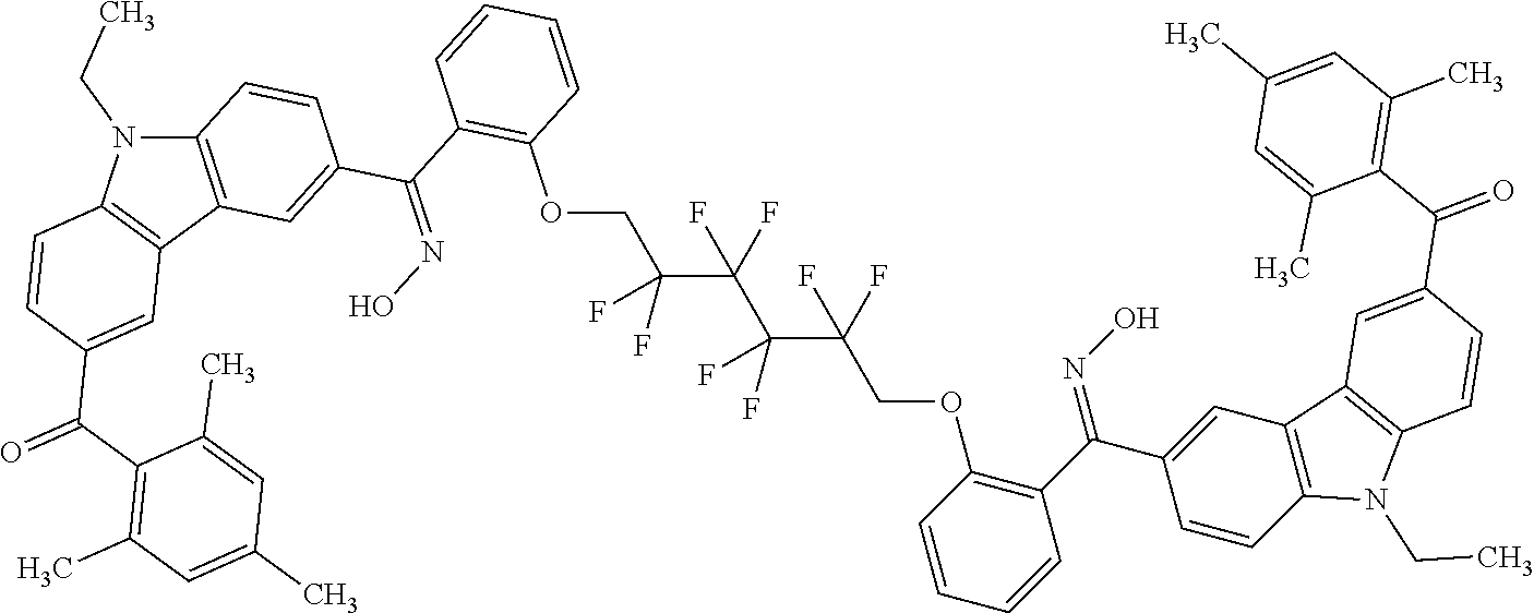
C12=C(C3=C(N1CC)C=CC(C(=O)C1=C(C)C=C(C)C=C1C)=C3)C=C(C(=NO)C1=C(OCC(F)(F)C(C(C(COC3=C(C(=NO)C4=CC5=C(C=C4)N(CC)C4=C5C=C(C(=O)C5=C(C)C=C(C)C=C5C)C=C4)C=CC=C3)(F)F)(F)F)(F)F)C=CC=C1)C=C2
